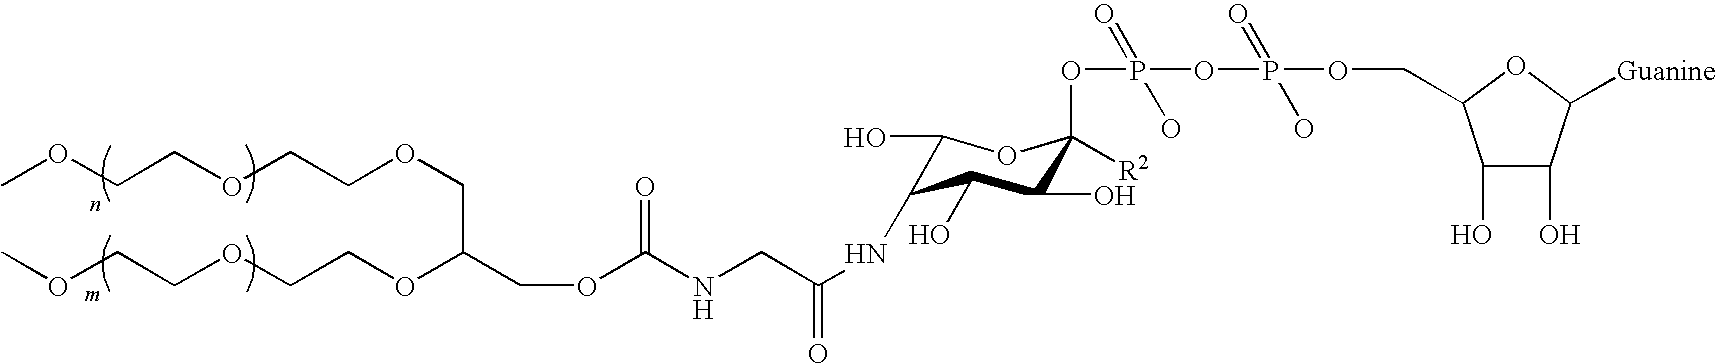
COCCOCCOCC(COC(NCC(=O)NC1C(O)OC(OP(OP(=O)(O)OCC2C(O)C(O)C([Guanine])O2)(=O)O)([R2])C(O)C1O)=O)OCCOCCOC
